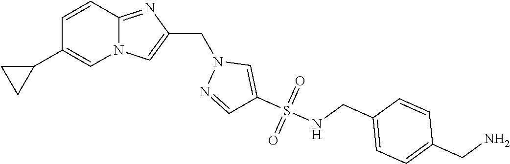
N12C(=NC(CN3N=CC(S(NCC4=CC=C(CN)C=C4)(=O)=O)=C3)=C1)C=CC(C1CC1)=C2
